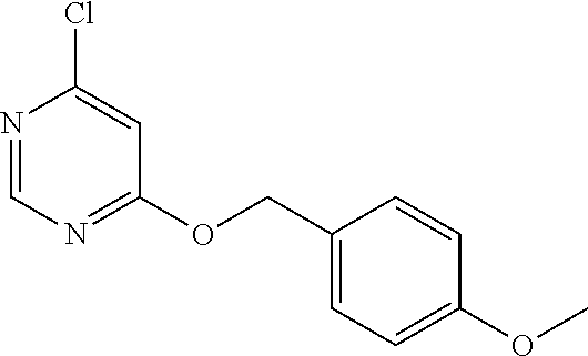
N1=CN=C(OCC2=CC=C(OC)C=C2)C=C1Cl
